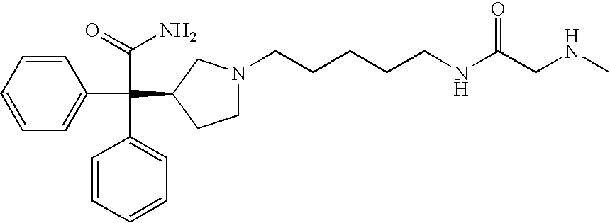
C1N(CCCCCNC(CNC)=O)CC(C(C(N)=O)(C2=CC=CC=C2)C2=CC=CC=C2)C1
